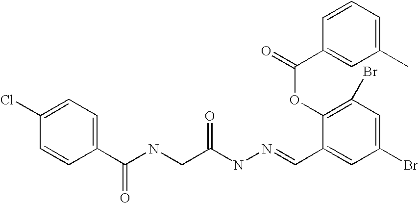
C1(C(NCC(NN=CC2=CC(Br)=CC(Br)=C2OC(=O)C2=CC(C)=CC=C2)=O)=O)=CC=C(Cl)C=C1
